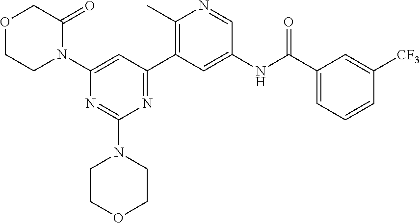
N1=C(C2=C(C)N=CC(NC(C3=CC=CC([CF3])=C3)=O)=C2)C=C(N2C(=O)COCC2)N=C1N1CCOCC1
